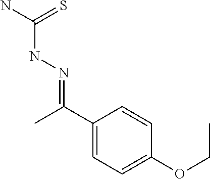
C1(C(=NNC(=S)N)C)=CC=C(OCC)C=C1
